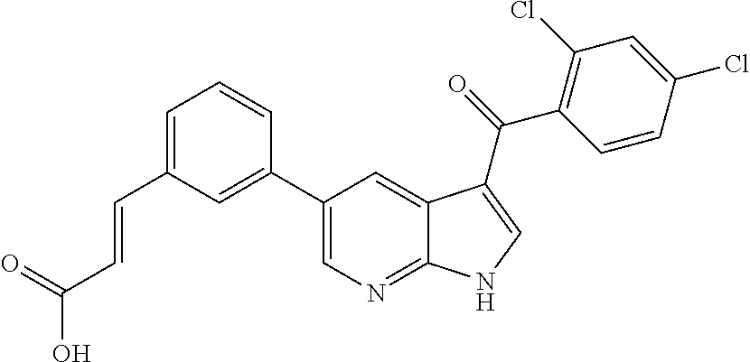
C1(C2=CC(C=CC(O)=O)=CC=C2)=CN=C2C(=C1)C(C(=O)C1=C(Cl)C=C(Cl)C=C1)=CN2
